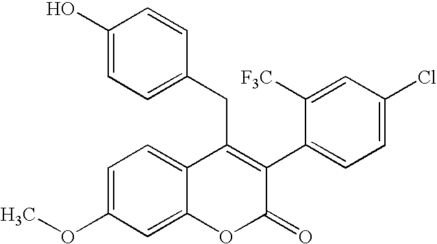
C1(O)=CC=C(CC2=C(C3=CC=C(Cl)C=C3[F3C])C(=O)OC3=CC(OC)=CC=C23)C=C1
